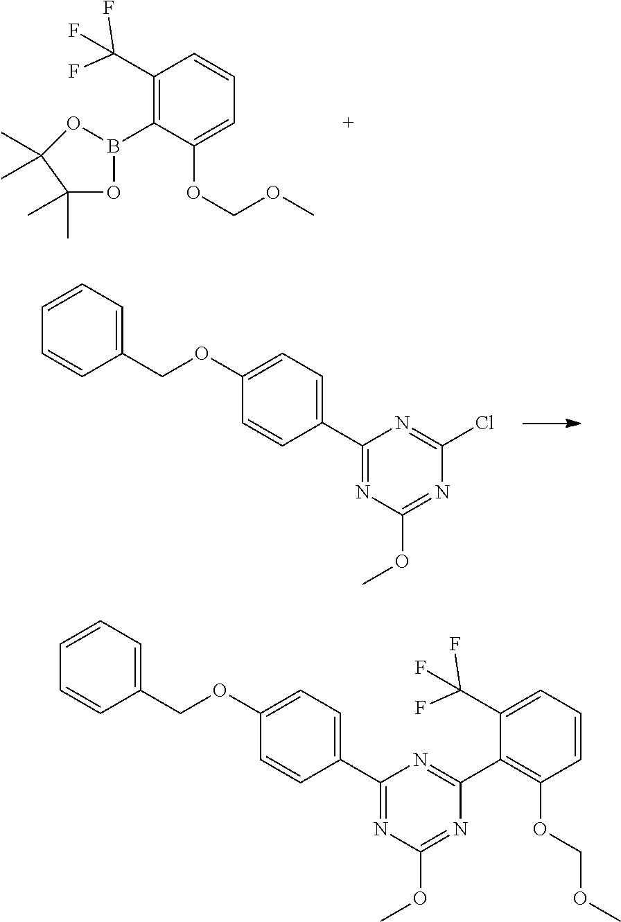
C1(C(F)(F)F)=C(B2OC(C)(C)C(C)(C)O2)C(OCOC)=CC=C1.C1(COC2=CC=C(C3=NC(OC)=NC(Cl)=N3)C=C2)=CC=CC=C1.C1(COC2=CC=C(C3=NC(OC)=NC(C4=C(OCOC)C=CC=C4C(F)(F)F)=N3)C=C2)=CC=CC=C1
